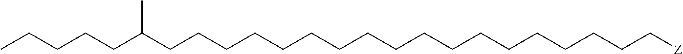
C(C(CCCCCCCCCCCCCCCCCC[Z])C)CCCC
